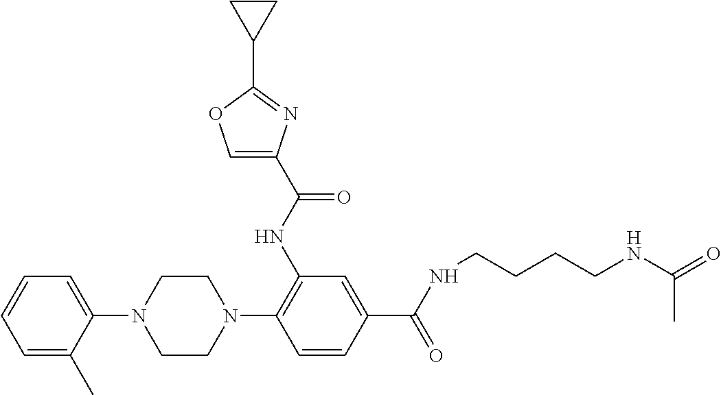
C1=CC=C(C)C(N2CCN(C3=C(NC(C4=COC(C5CC5)=N4)=O)C=C(C(=O)NCCCCNC(=O)C)C=C3)CC2)=C1
